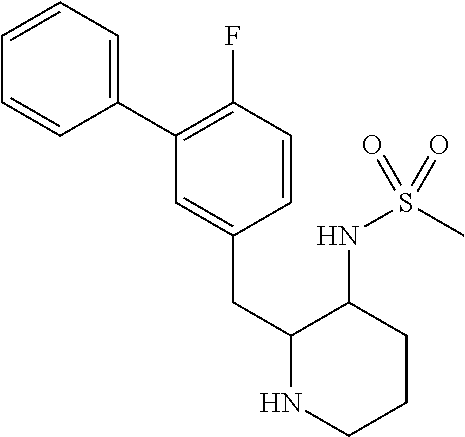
C1=CC=C(C2=C(F)C=CC(CC3NCCCC3NS(C)(=O)=O)=C2)C=C1
